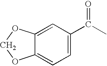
C1=C(C(C)=O)C=C2C(=C1)OCO2
